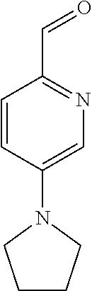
O=CC1=NC=C(N2CCCC2)C=C1
